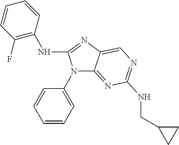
C1(F)=C(NC2=NC3=CN=C(NCC4CC4)N=C3N2C2=CC=CC=C2)C=CC=C1
